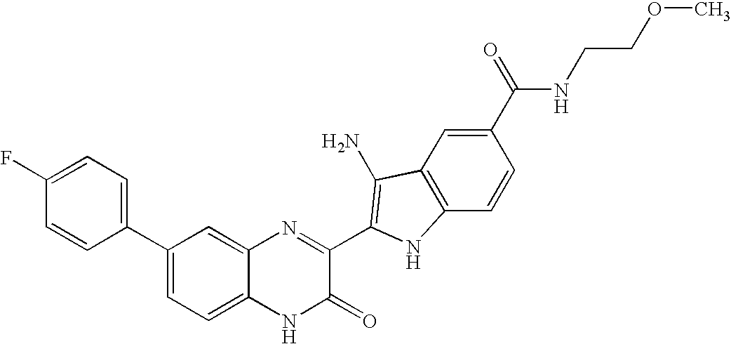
C1=C2C(=CC(C3=CC=C(F)C=C3)=C1)N=C(C1=C(N)C3=C(C=CC(C(NCCOC)=O)=C3)N1)C(=O)N2
